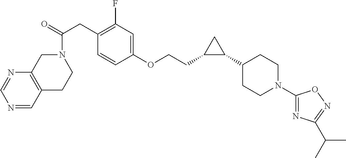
C(=O)(CC1=C(F)C=C(OCCC2C(C3CCN(C4=NC(C(C)C)=NO4)CC3)C2)C=C1)N1CC2=C(CC1)C=NC=N2
